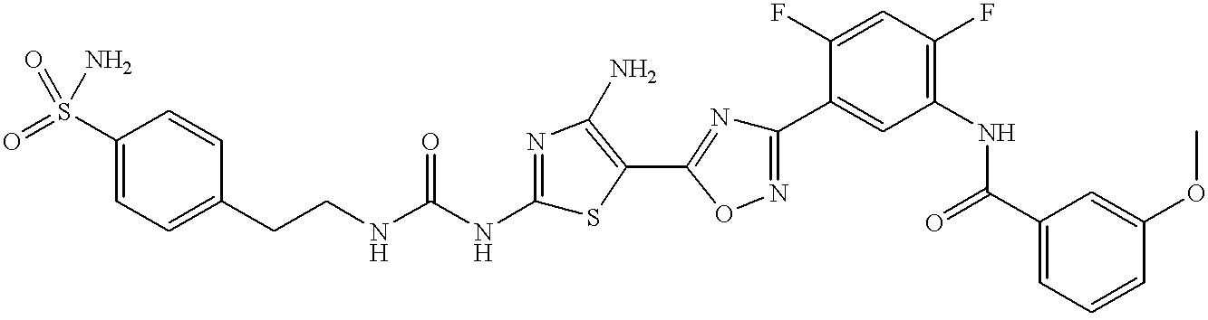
C(CNC(NC1=NC(N)=C(C2=NC(C3=CC(NC(C4=CC=CC(OC)=C4)=O)=C(F)C=C3F)=NO2)S1)=O)C1=CC=C(S(=O)(=O)N)C=C1
